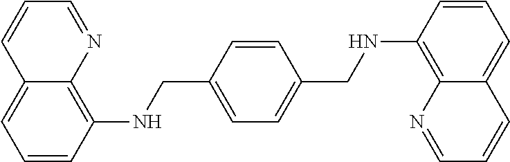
C1=C(CNC2=C3C(=CC=C2)C=CC=N3)C=CC(CNC2=C3C(=CC=C2)C=CC=N3)=C1
